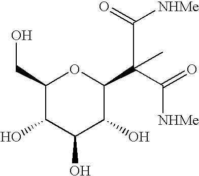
CC(C1C(O)C(O)C(O)C(CO)O1)(C([NHMe])=O)C(=O)[NHMe]
